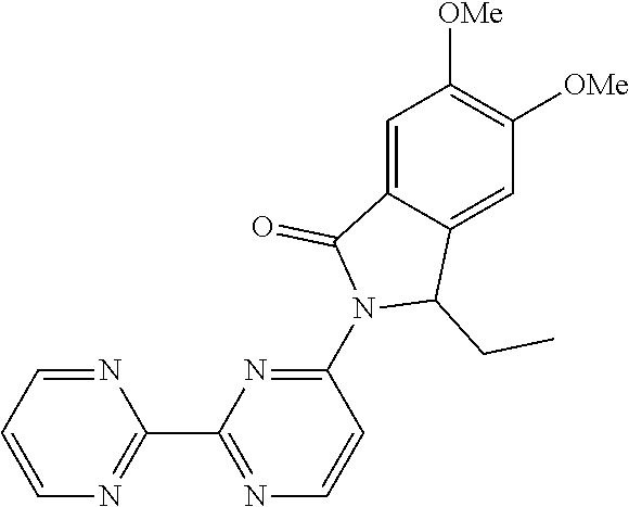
N1=CC=CN=C1C1=NC=CC(N2C(CC)C3=CC([OMe])=C([OMe])C=C3C2=O)=N1
